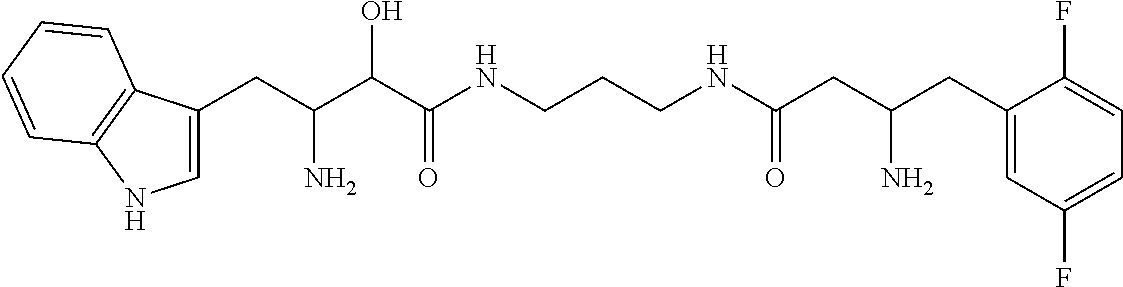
C(C(C(C(NCCCNC(CC(CC1=CC(F)=CC=C1F)N)=O)=O)O)N)C1=CNC2=C1C=CC=C2
